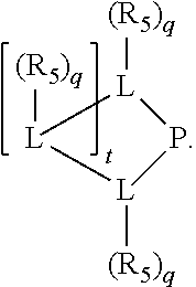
[L]1([(R5)q])[L]([(R5)q])[L]([(R5)q])P1
